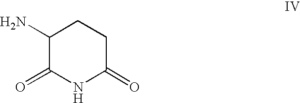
C1(N)C(=O)NC(=O)CC1
